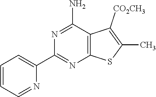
C1=CC=NC(C2=NC3=C(C(N)=N2)C([CO2CH3])=C(C)S3)=C1
